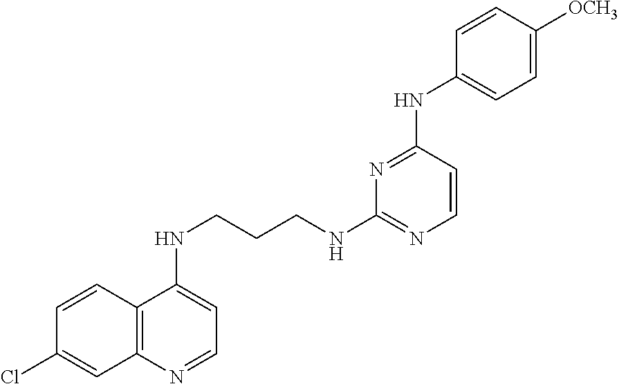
C12=C(N=CC=C1NCCCNC1=NC=CC(NC3=CC=C([OCH3])C=C3)=N1)C=C(Cl)C=C2
